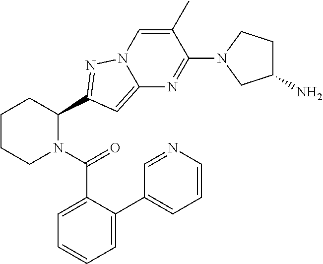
C1CCN(C(=O)C2=CC=CC=C2C2=CC=CN=C2)C(C2=NN3C(=C2)N=C(N2CC(N)CC2)C(C)=C3)C1
